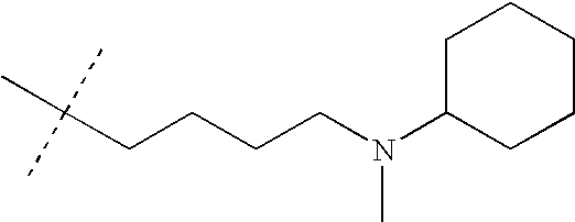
C1C(N(CCCCC(C)(C)C)C)CCCC1
